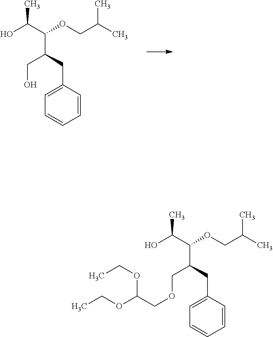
OC(C(OCC(C)C)C(CO)CC1=CC=CC=C1)C.OC(C(OCC(C)C)C(COCC(OCC)OCC)CC1=CC=CC=C1)C
